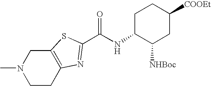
C1CC2=C(CN1C)SC(C(=O)NC1C([NHBoc])CC([COOEt])CC1)=N2
